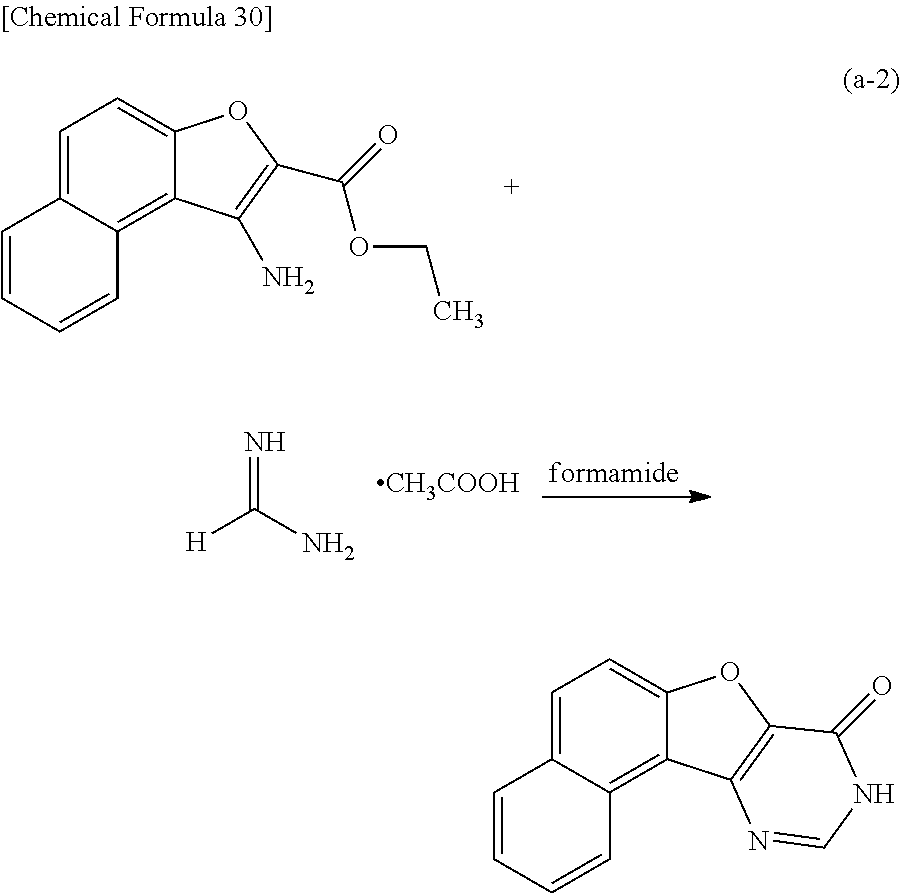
C1=C2C(=C3C(=C1)OC(C(OCC)=O)=C3N)C=CC=C2.[H]C(N)=N.[CH3COOH].C1=C2C(=C3C(=C1)OC1=C3N=CNC1=O)C=CC=C2
